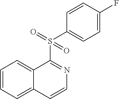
C1=CC=C2C(=C1)C(S(C1=CC=C(F)C=C1)(=O)=O)=NC=C2
